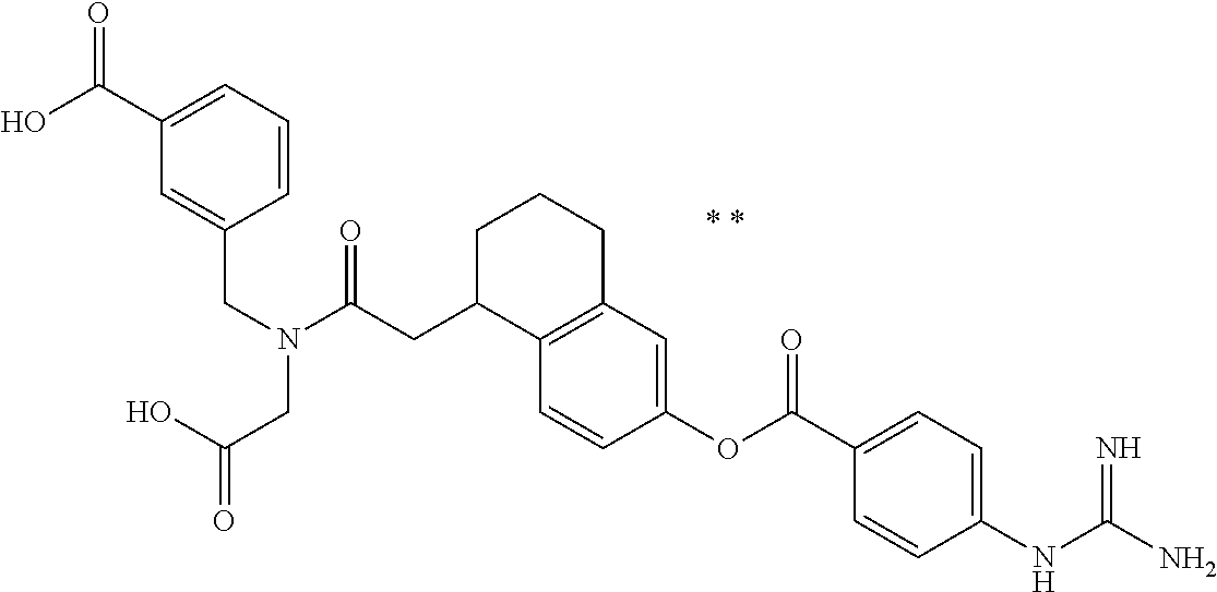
C1=CC=C(C(O)=O)C=C1CN(C(CC1C2=C(CCC1)C=C(OC(C1=CC=C(NC(N)=N)C=C1)=O)C=C2)=O)CC(O)=O
